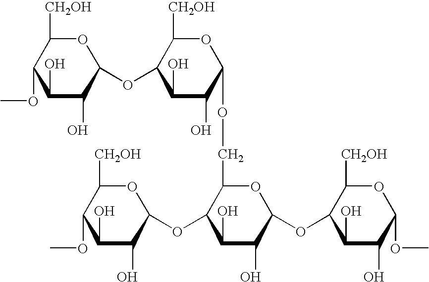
C1(O)C(O)C(OC2C(O)C(O)C(OC3C(O)C(O)C(OC)OC3[CH2OH])OC2COC2C(O)C(O)C(OC3C(O)C(O)C(OC)C([CH2OH])O3)C([CH2OH])O2)OC([CH2OH])C1OC
